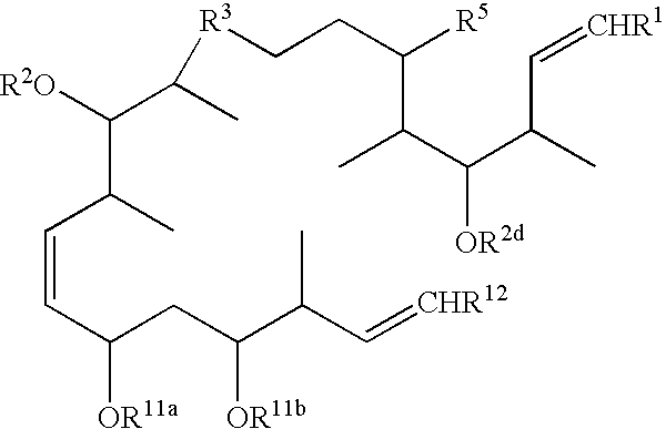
C(=CC(C([R2O])C(C)[R3]CCC([R5])C(C)C(C(C)C=[CHR1])[OR2d])C)C([OR11a])CC(C(C=[CHR12])C)[OR11b]
